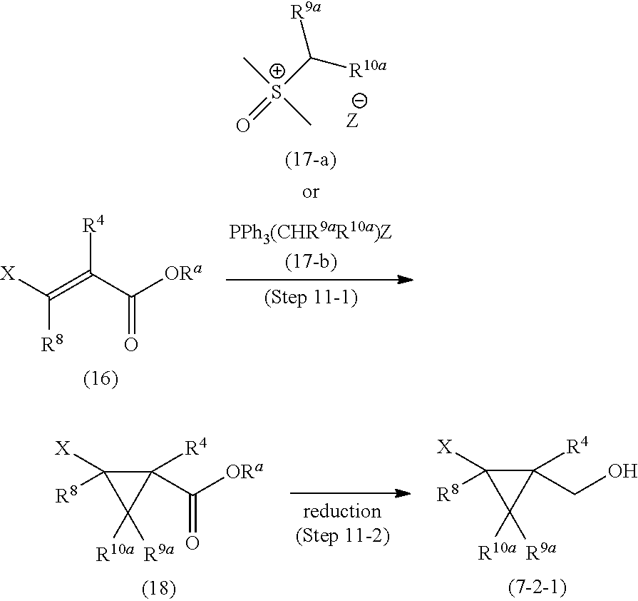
C1(C([ORa])=O)([R4])C([R8])([X])C1([R10a])[R9a].C1(CO)([R4])C([R8])([X])C1([R10a])[R9a].C(=C(C([ORa])=O)[R4])([R8])[X].[S+](C([R10a])[R9a])(=O)(C)C
